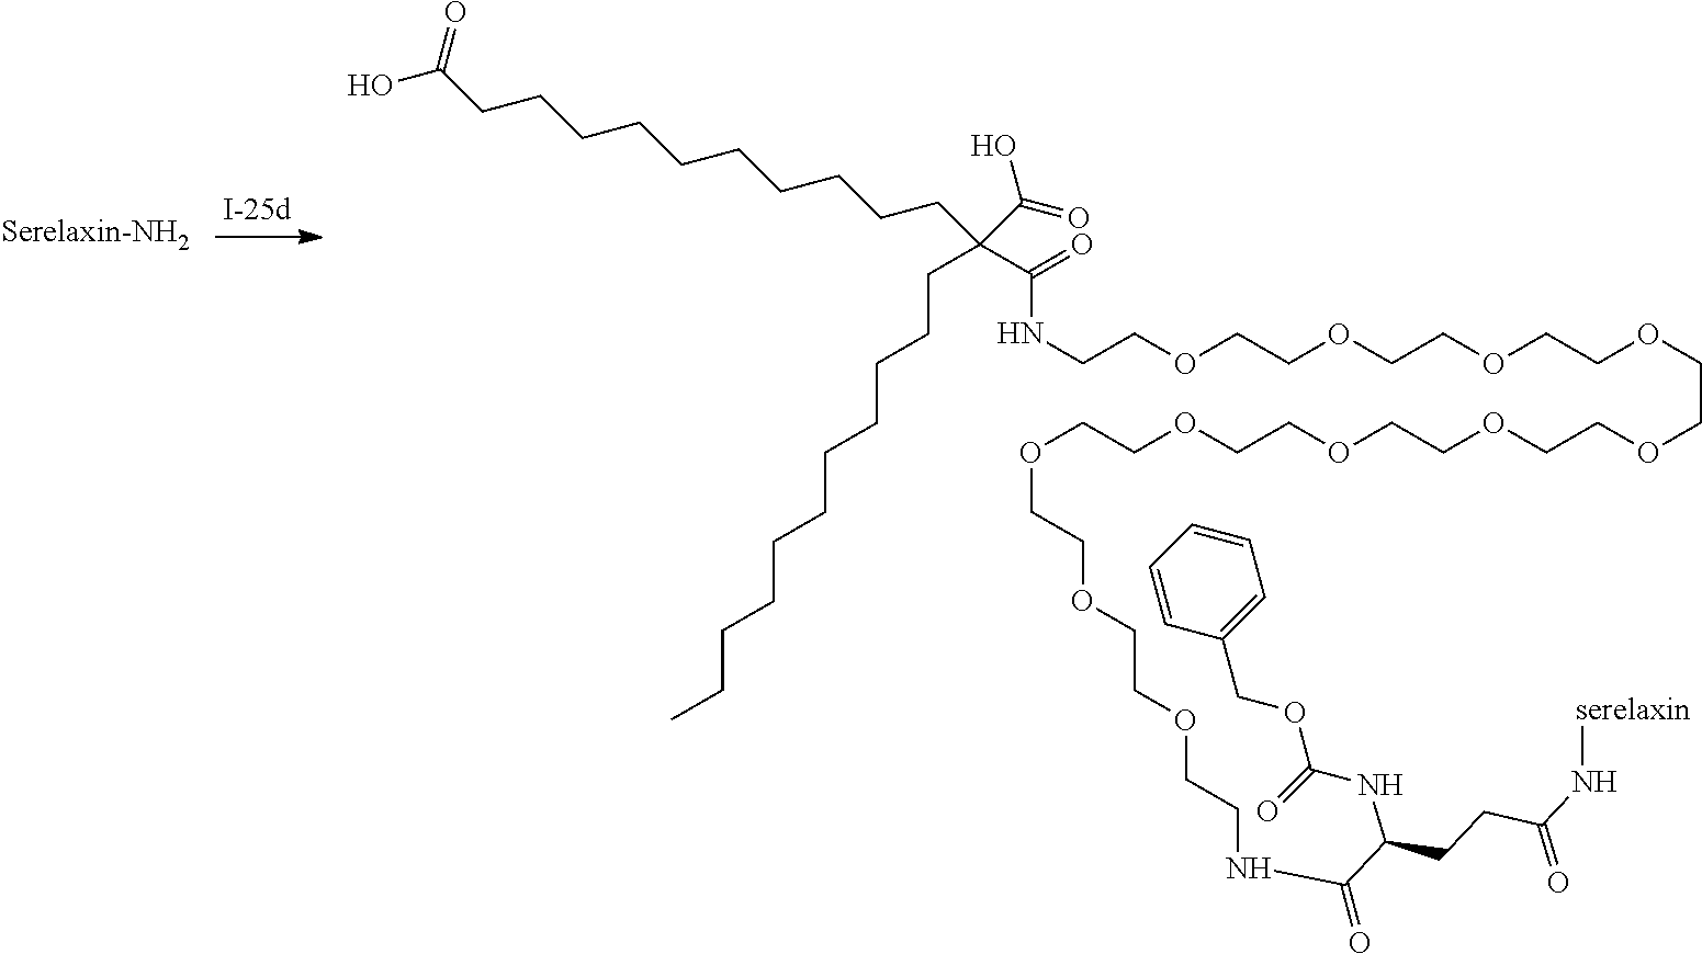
OC(CCCCCCCCCCC(C(O)=O)(C(NCCOCCOCCOCCOCCOCCOCCOCCOCCOCCOCCOCCNC(=O)C(NC(OCC1=CC=CC=C1)=O)CCC(N[serelaxin])=O)=O)CCCCCCCCCCC)=O
